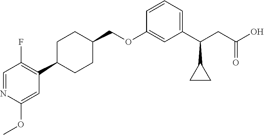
C1=NC(OC)=CC(C2CCC(COC3=CC(C(CC(O)=O)C4CC4)=CC=C3)CC2)=C1F
